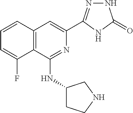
C1=CC2=C(C(F)=C1)C(NC1CCNC1)=NC(C1=NNC(=O)N1)=C2
